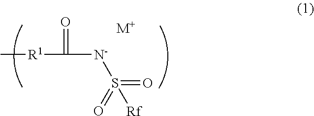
C[R1]C(=O)[N-]S([Rf])(=O)=O.[M+]
